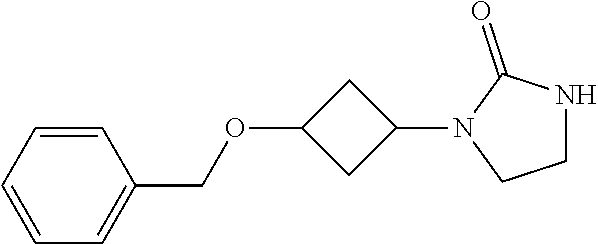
C1=CC=CC=C1COC1CC(N2CCNC2=O)C1
